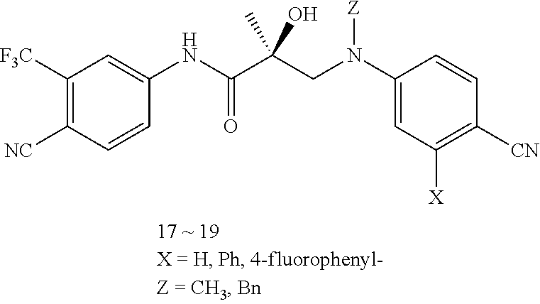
C1([F3C])=C([NC])C=CC(NC(C(CN(C2=CC([X])=C([CN])C=C2)[Z])(O)C)=O)=C1
